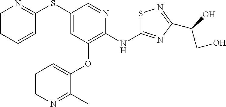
C1=CC=CC(SC2=CC(OC3=CC=CN=C3C)=C(NC3=NC(C(CO)O)=NS3)N=C2)=N1
